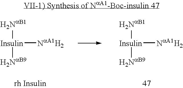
[H2NaB1][Insulin]([H2NaB9])[NaA1H2].[H2NaB1][Insulin]([H2NaB9])[NaA1H2]
